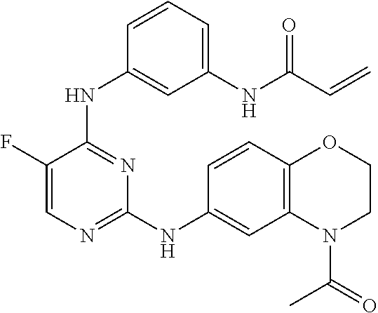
N(C1=NC=C(F)C(NC2=CC(NC(C=C)=O)=CC=C2)=N1)C1=CC2=C(C=C1)OCCN2C(C)=O
